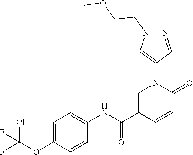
C1=C(C(NC2=CC=C(OC(F)(Cl)F)C=C2)=O)C=CC(=O)N1C1=CN(CCOC)N=C1
